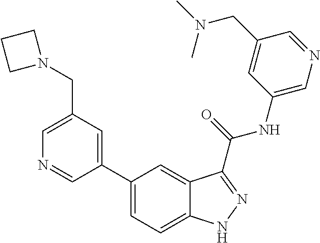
C1(CN2CCC2)=CN=CC(C2=CC=C3C(=C2)C(C(NC2=CN=CC(CN(C)C)=C2)=O)=NN3)=C1
